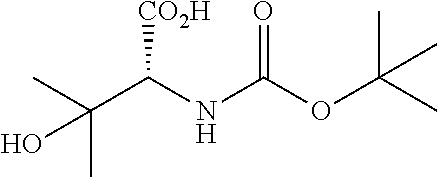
CC(C(NC(OC(C)(C)C)=O)[CO2H])(C)O
